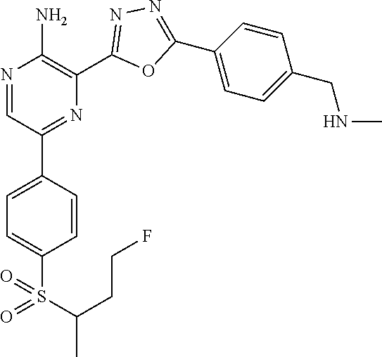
N1=CC(C2=CC=C(S(=O)(C(C)CCF)=O)C=C2)=NC(C2=NN=C(C3=CC=C(CNC)C=C3)O2)=C1N
